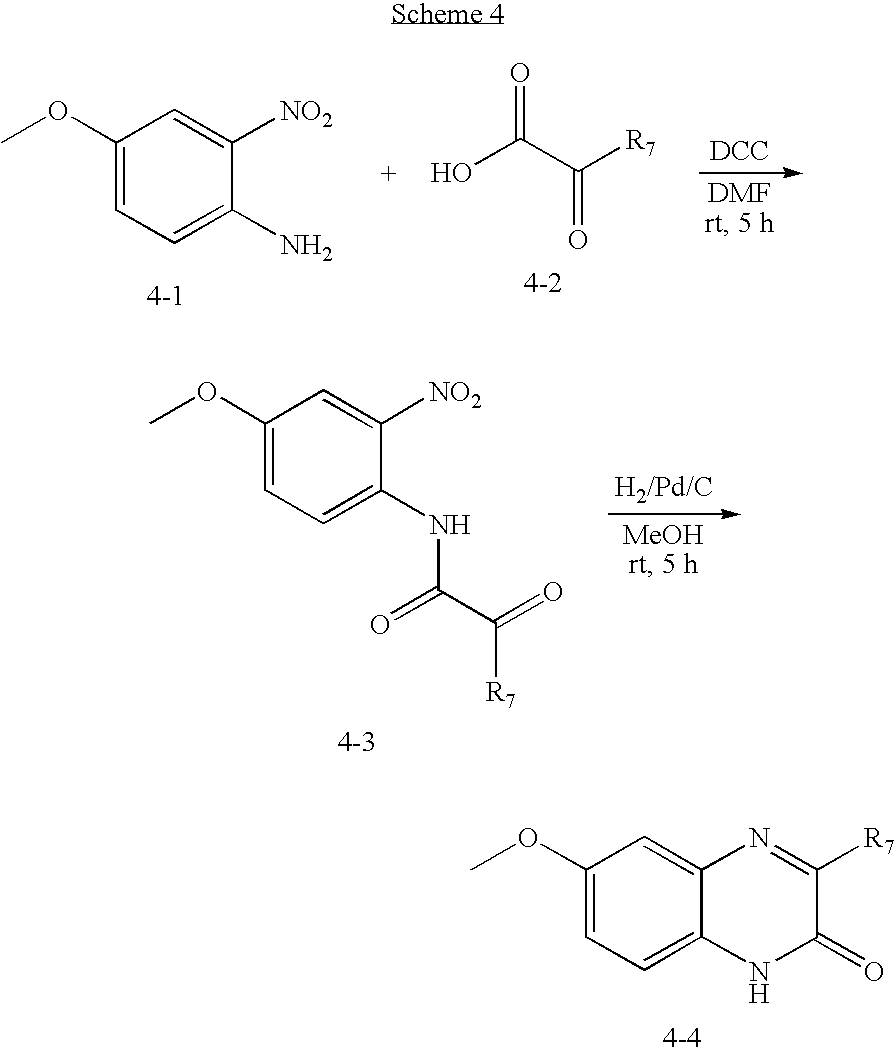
C1(OC)=CC=C2C(=C1)N=C([R7])C(=O)N2.C1(OC)=CC=C(N)C([NO2])=C1.OC(C([R7])=O)=O.[DCC].C1(OC)=CC=C(NC(C(=O)[R7])=O)C([NO2])=C1
